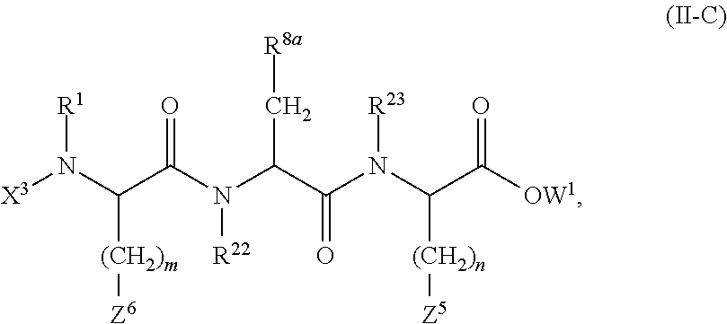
[R1]N([X3])C(C(N([R22])C(C(=O)N([R23])C(C([OW1])=O)[(CH2)n][Z5])C[R8a])=O)[(CH2)m][Z6]
